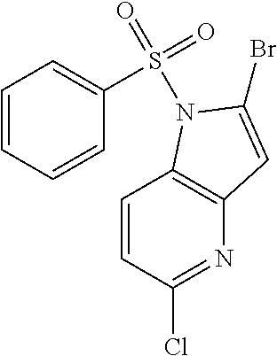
C1=CC(Cl)=NC2=C1N(S(C1=CC=CC=C1)(=O)=O)C(Br)=C2
